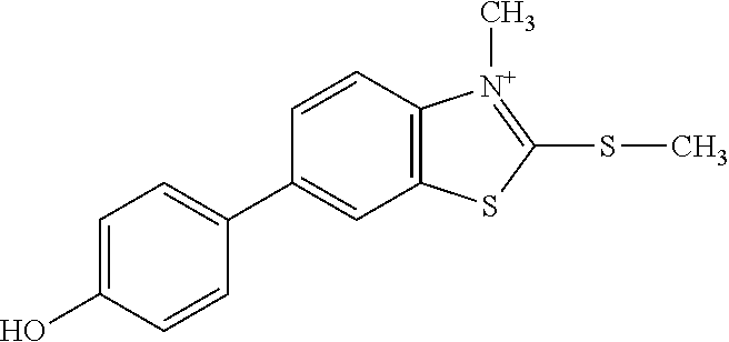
C1=CC2=C(C=C1C1=CC=C(O)C=C1)SC(SC)=[N+]2C
